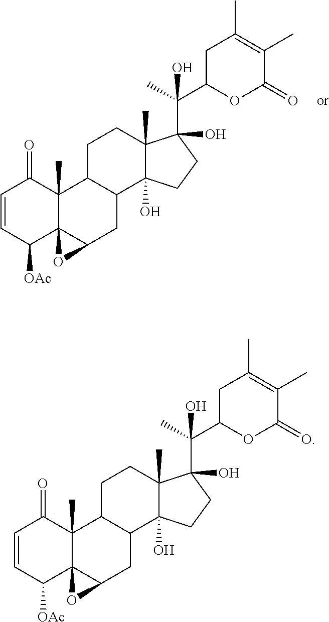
C1=CC([OAc])C23C(C)(C1=O)C1C(CC2O3)C2(O)C(C)(CC1)C(C(C)(C1OC(=O)C(C)=C(C)C1)O)(O)CC2.C1=CC([OAc])C23C(C)(C1=O)C1C(CC2O3)C2(O)C(C)(CC1)C(C(C)(C1OC(=O)C(C)=C(C)C1)O)(O)CC2
